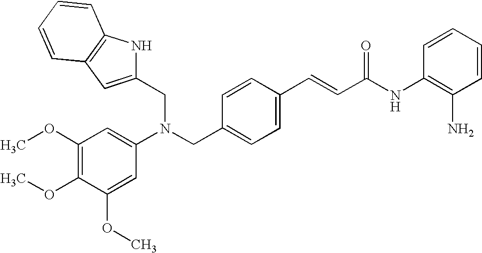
C(C1=CC=C(C=CC(NC2=C(N)C=CC=C2)=O)C=C1)N(C1=CC(OC)=C(OC)C(OC)=C1)CC1=CC2=C(N1)C=CC=C2
